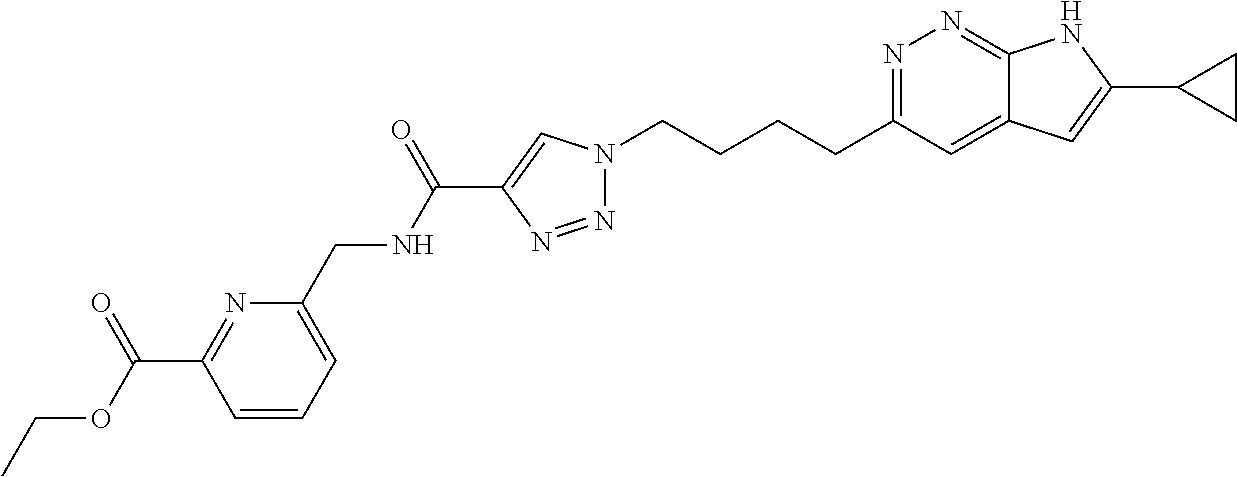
N1=C(CCCCN2N=NC(C(NCC3=CC=CC(C(OCC)=O)=N3)=O)=C2)C=C2C(=N1)NC(C1CC1)=C2
